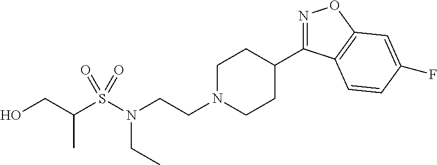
N1=C(C2CCN(CCN(S(C(CO)C)(=O)=O)CC)CC2)C2=C(O1)C=C(F)C=C2
